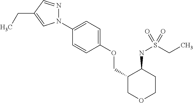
N1(C2=CC=C(OCC3COCCC3NS(CC)(=O)=O)C=C2)N=CC(CC)=C1
